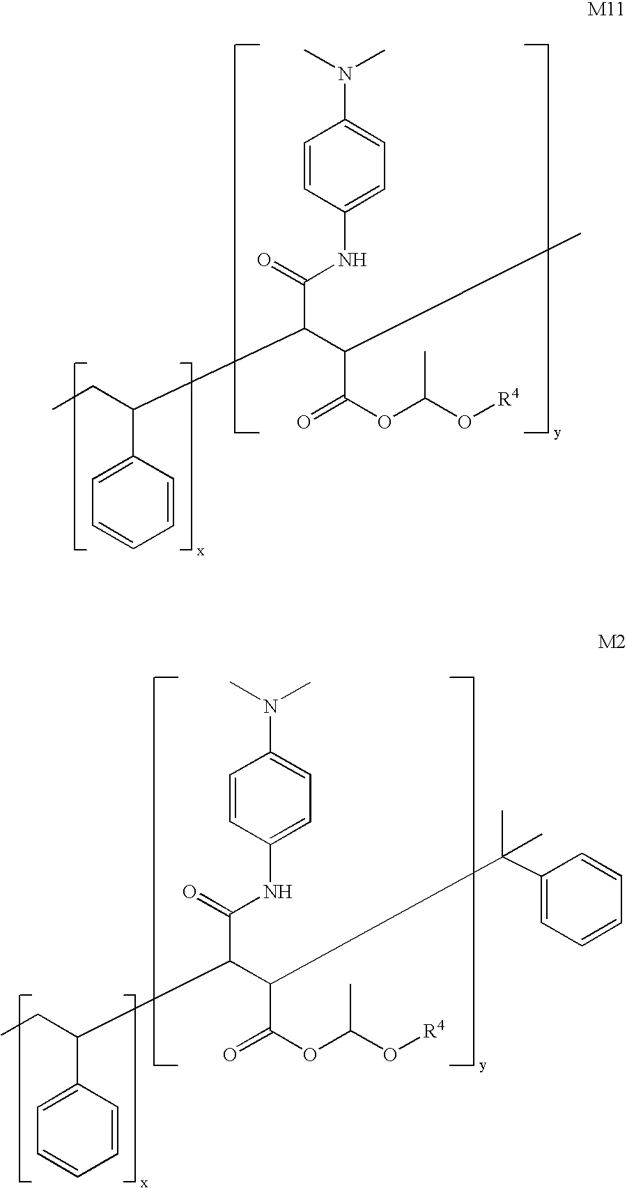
C1(C(CC)C(C(C)C(OC(O[R4])C)=O)C(=O)NC2=CC=C(N(C)C)C=C2)=CC=CC=C1.C1(C(CC)C(C(C(C2=CC=CC=C2)(C)C)C(OC(O[R4])C)=O)C(=O)NC2=CC=C(N(C)C)C=C2)=CC=CC=C1
